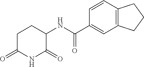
C1C(=O)NC(=O)C(NC(C2=CC3=C(C=C2)CCC3)=O)C1
